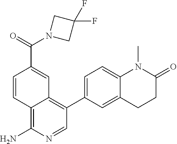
C12=C(N)N=CC(C3=CC=C4C(=C3)CCC(=O)N4C)=C1C=C(C(N1CC(F)(F)C1)=O)C=C2
